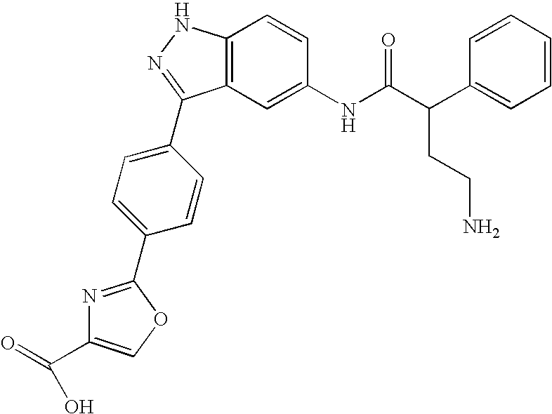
C12=C(C=C(NC(C(C3=CC=CC=C3)CCN)=O)C=C1)C(C1=CC=C(C3=NC(C(=O)O)=CO3)C=C1)=NN2
